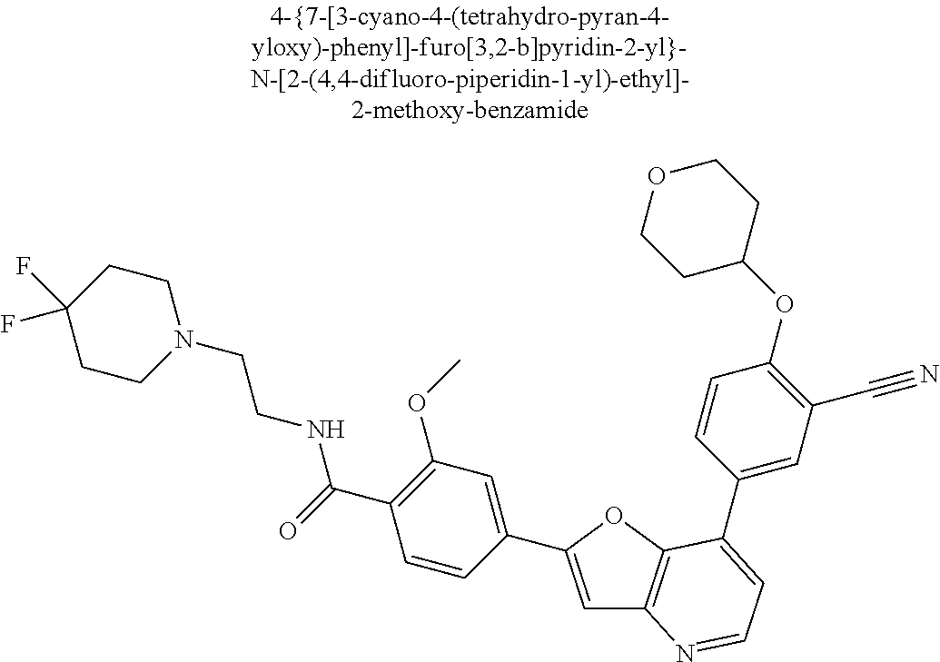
C1=C(C2=CC(OC)=C(C(=O)NCCN3CCC(F)(F)CC3)C=C2)OC2=C1N=CC=C2C1=CC(C#N)=C(OC2CCOCC2)C=C1
